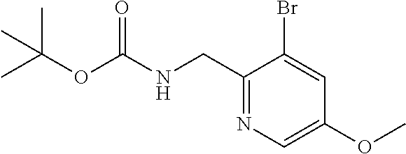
C1=C(Br)C(CNC(OC(C)(C)C)=O)=NC=C1OC
